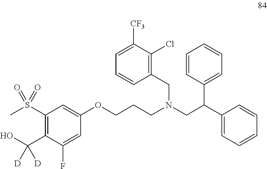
C1(S(C)(=O)=O)=C(C(O)([D])[D])C(F)=CC(OCCCN(CC(C2=CC=CC=C2)C2=CC=CC=C2)CC2=C(Cl)C([CF3])=CC=C2)=C1
